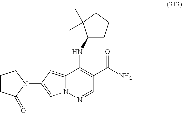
N(C1=C(C(N)=O)C=NN2C1=CC(N1CCCC1=O)=C2)C1CCCC1(C)C
